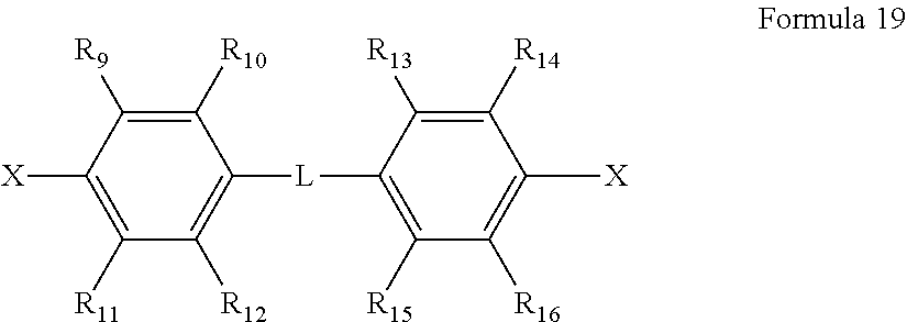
C1([R10])=C([R9])C([X])=C([R11])C([R12])=C1[L]C1=C([R15])C([R16])=C([X])C([R14])=C1[R13]
